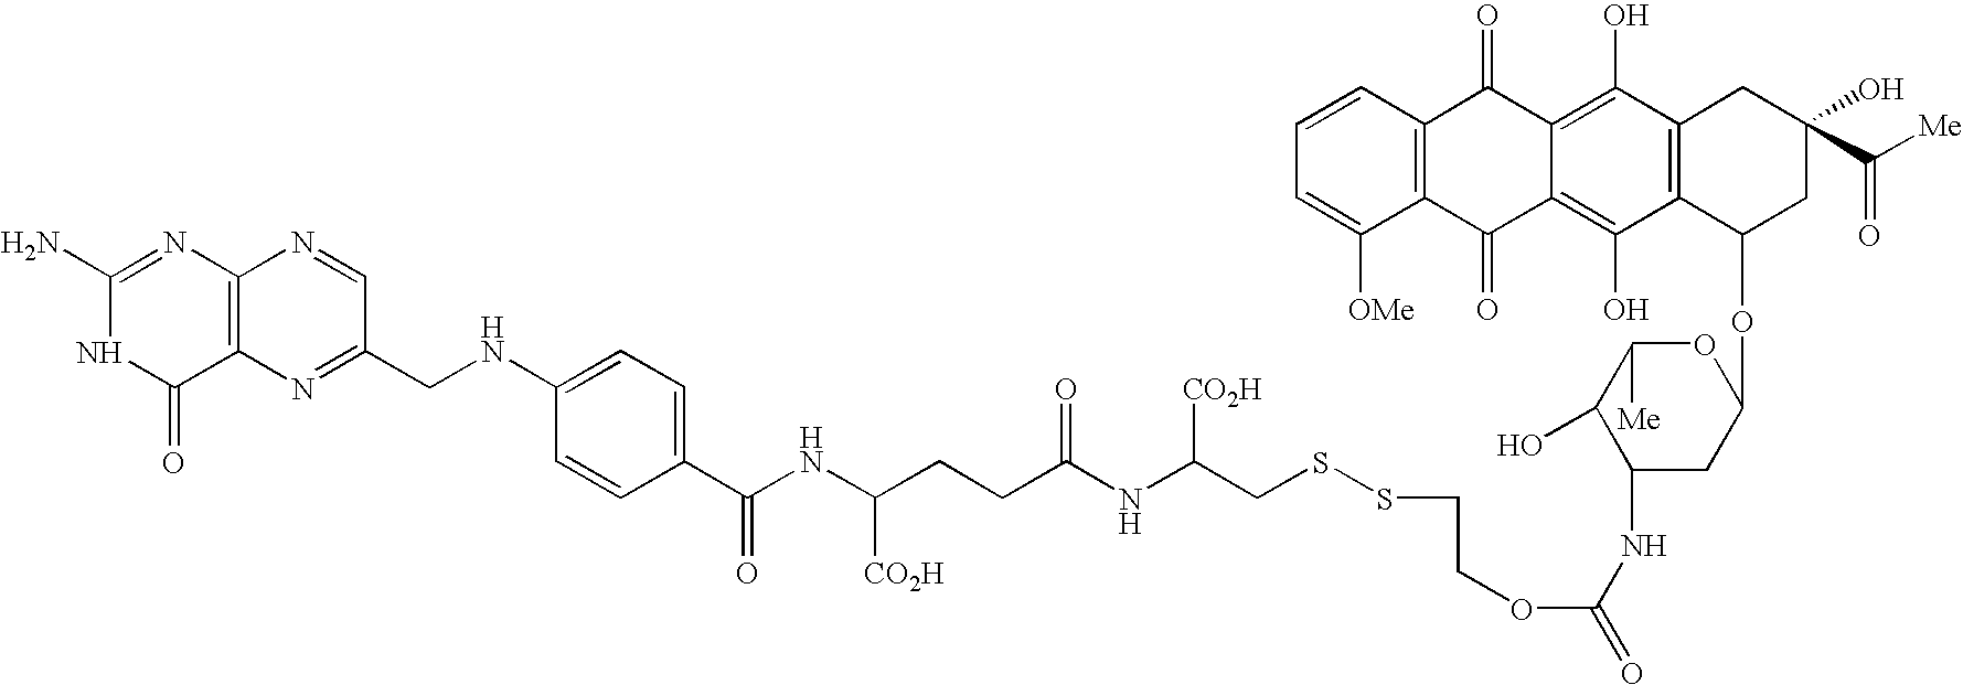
C1(N)=NC2=C(C(=O)N1)N=C(CNC1=CC=C(C(NC(CCC(NC(CSSCCOC(NC3CC(OC4CC(C(=O)[Me])(O)CC5=C4C(O)=C4C(=C5O)C(=O)C5=C(C4=O)C([OMe])=CC=C5)OC([Me])C3O)=O)[CO2H])=O)[CO2H])=O)C=C1)C=N2
